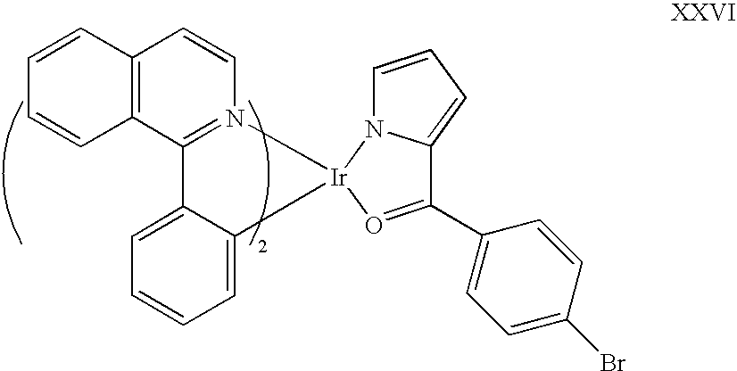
C12=C(C3=N(C=C1)[Ir]1(C4=CC=CC=C34)O=C(C3=CC=C(Br)C=C3)C3=CC=CN13)C=CC=C2
